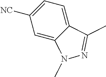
C1=C2C(=CC=C1[NC])C(C)=NN2C
